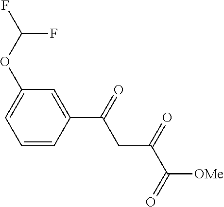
C1=C(C(=O)CC(=O)C([OMe])=O)C=CC=C1OC(F)F
